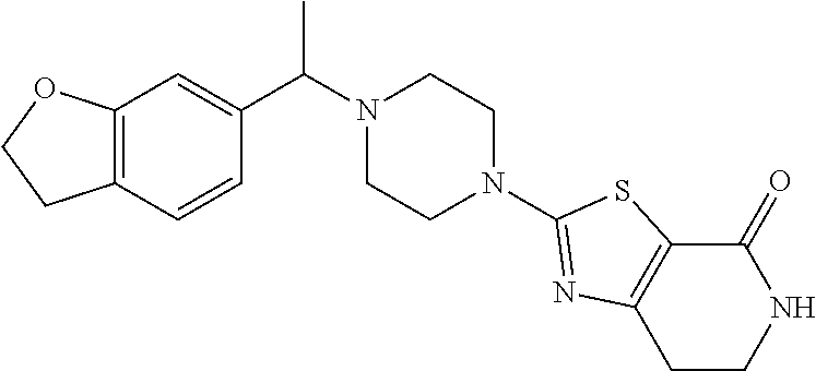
C12=C(C=CC(C(N3CCN(C4=NC5=C(C(=O)NCC5)S4)CC3)C)=C1)CCO2
